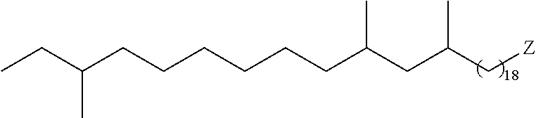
C(CCCCC(CC(C[Z])C)C)CC(CC)C
